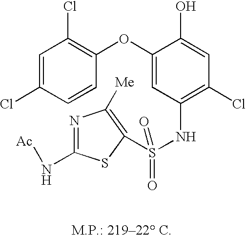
C1=C(Cl)C=CC(OC2=CC(NS(=O)(C3=C([Me])N=C(N[Ac])S3)=O)=C(Cl)C=C2O)=C1Cl
